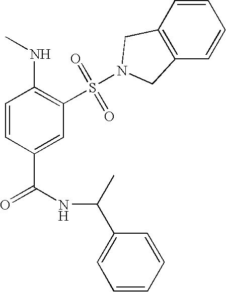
C1=CC(C(=O)NC(C2=CC=CC=C2)C)=CC(S(=O)(=O)N2CC3=C(C=CC=C3)C2)=C1NC
